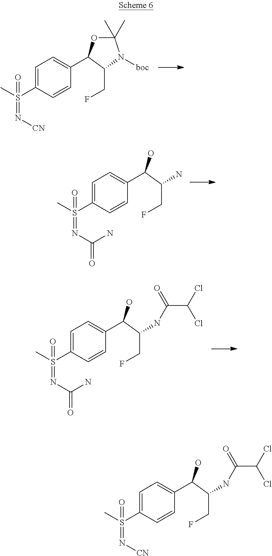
C1=C(S(C)(=O)=N[CN])C=CC(C2OC(C)(C)N([boc])C2CF)=C1.C1=C(S(C)(=O)=NC(=O)N)C=CC(C(O)C(N)CF)=C1.C1=C(S(C)(=O)=NC(=O)N)C=CC(C(O)C(NC(C(Cl)Cl)=O)CF)=C1.C1=C(S(C)(=O)=N[CN])C=CC(C(O)C(NC(C(Cl)Cl)=O)CF)=C1
